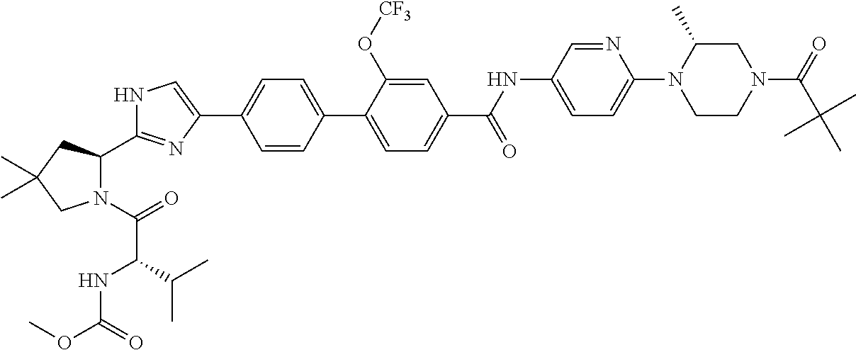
N1(C(=O)C(NC(OC)=O)C(C)C)C(C2=NC(C3=CC=C(C4=CC=C(C(NC5=CC=C(N6CCN(C(=O)C(C)(C)C)CC6C)N=C5)=O)C=C4O[CF3])C=C3)=CN2)CC(C)(C)C1
